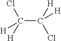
C(C([H])(Cl)[H])([H])(Cl)[H]
